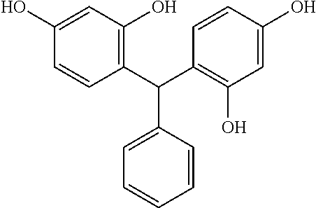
C1=CC(C(C2=C(O)C=C(O)C=C2)C2=C(O)C=C(O)C=C2)=CC=C1
